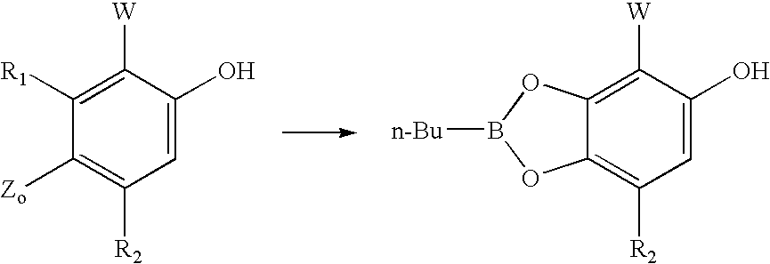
C1=C(O)C([W])=C([R1])C([Zo])=C1[R2].C1=C(O)C([W])=C2C(=C1[R2])OB([n-Bu])O2
